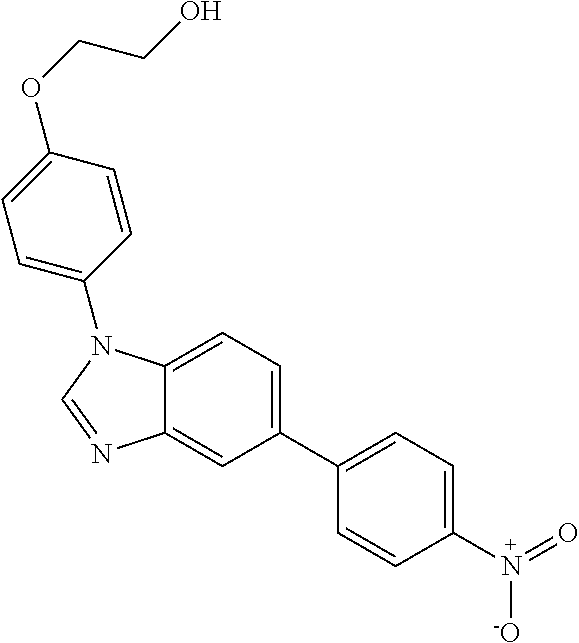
C1(C2=CC=C(N(=O)[-O])C=C2)=CC=C2C(=C1)N=CN2C1=CC=C(OCCO)C=C1
